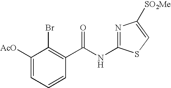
C1([AcO])=CC=CC(C(NC2=NC([SO2Me])=CS2)=O)=C1Br
